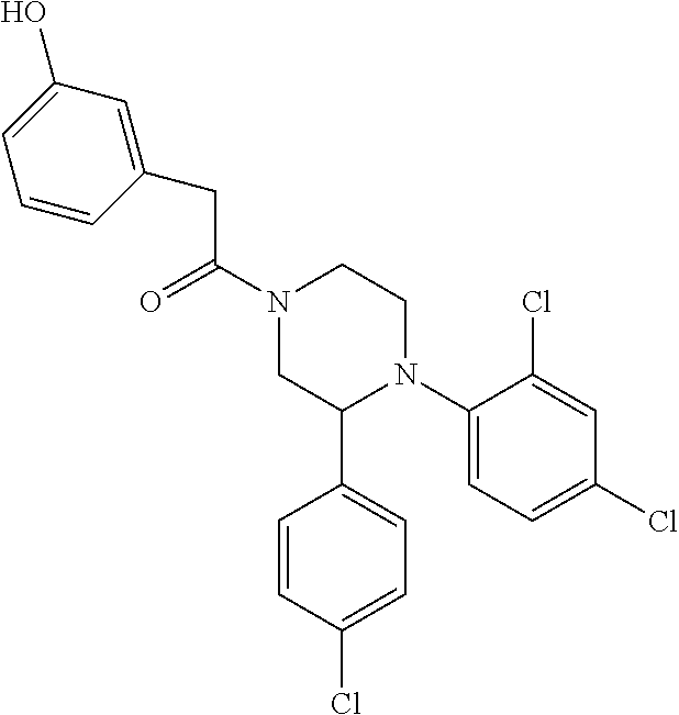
C(C(N1CC(C2=CC=C(Cl)C=C2)N(C2=CC=C(Cl)C=C2Cl)CC1)=O)C1=CC(O)=CC=C1
